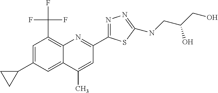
C1(C)=CC(C2=NN=C(NCC(CO)O)S2)=NC2=C(C(F)(F)F)C=C(C3CC3)C=C12
